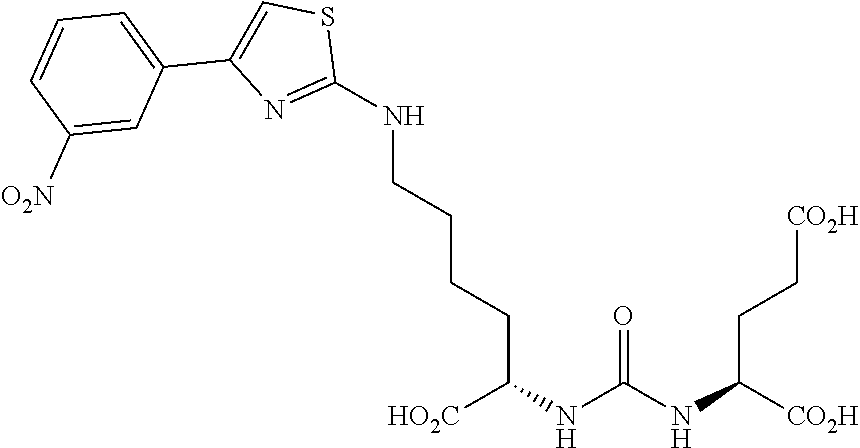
[CO2H]C(NC(NC([HO2C])CCCCNC1=NC(C2=CC=CC([O2N])=C2)=CS1)=O)CC[CO2H]
